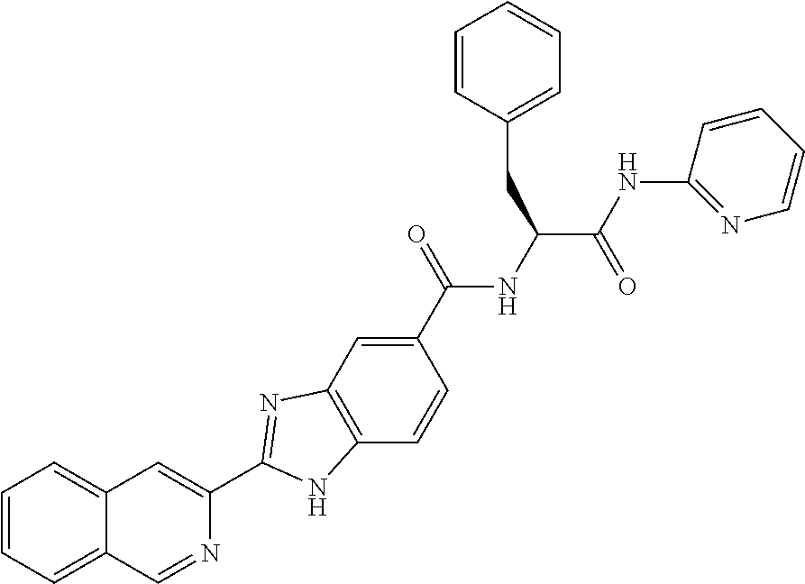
C1(C(NC(C(NC2=NC=CC=C2)=O)CC2=CC=CC=C2)=O)=CC2=C(C=C1)NC(C1=CC3=CC=CC=C3C=N1)=N2
